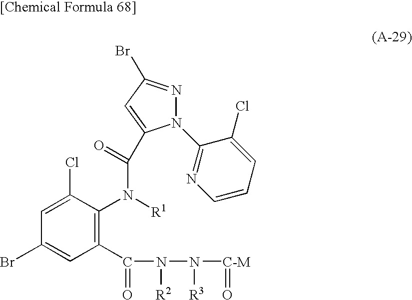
C1=C(Cl)C(N([R1])C(=O)C2=CC(Br)=NN2C2=NC=CC=C2Cl)=C(C(N(N([C-M]=O)[R3])[R2])=O)C=C1Br
